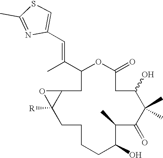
C1(C(C)=CC2=CSC(C)=N2)OC(=O)CC(O)C(C)(C)C(=O)C(C)C(O)CCCCC2([R])C(C1)O2
